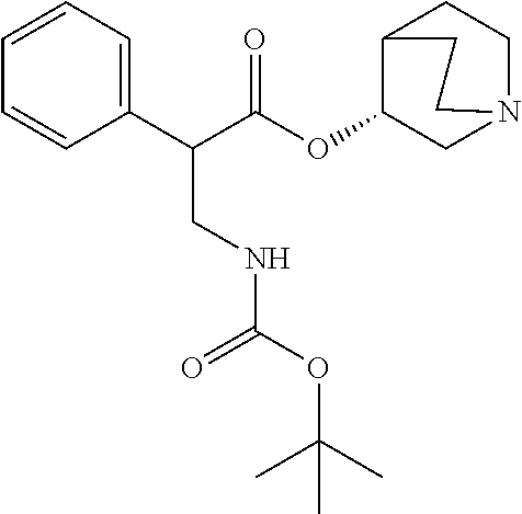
C1=CC=C(C(C(OC2CN3CCC2CC3)=O)CNC(OC(C)(C)C)=O)C=C1
